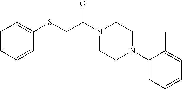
C1(N2CCN(C(CSC3=CC=CC=C3)=O)CC2)=CC=CC=C1C
